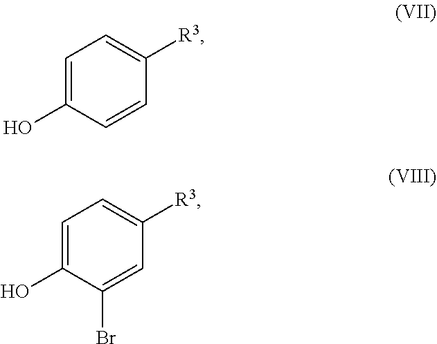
C1=C(O)C=CC([R3])=C1.C1=C(O)C(Br)=CC([R3])=C1
